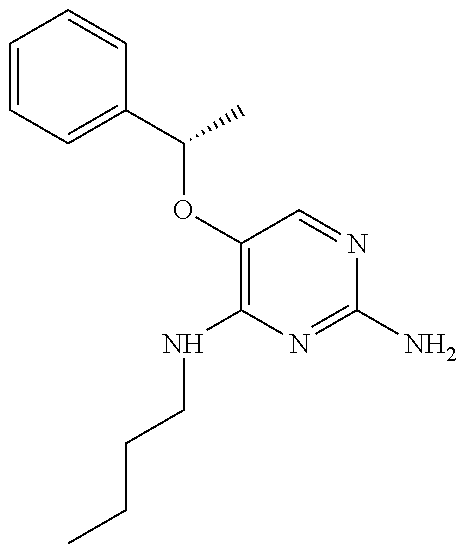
C1=CC=C(C(C)OC2=C(NCCCC)N=C(N)N=C2)C=C1
